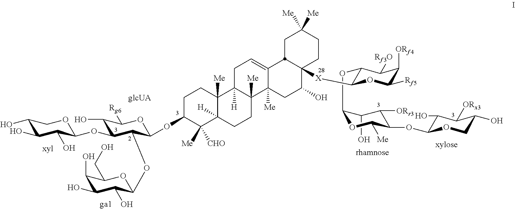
C1(O)C(O)C(O)C(OC2C(O)C([Rg6])OC(OC3C([Me])([CHO])C4([H])C([Me])(CC3)C3([H])C([Me])(CC4)C4([Me])C(=CC3)C3C([X]C5C(OC6OC([Me])C(OC7C(O)C([ORx3])C(O)CO7)C([ORr3])C6O)C([Rf3O])C([ORf4])C([Rf5])O5)(C(O)C4)CCC([Me])([Me])C3)C2OC2C(O)C(O)C(O)C(CO)O2)OC1
